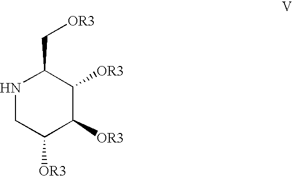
N1CC([OR3])C([OR3])C([OR3])C1C[OR3]
